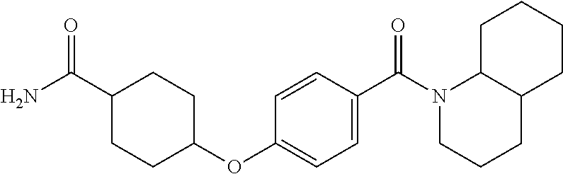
C1=C(C(=O)N2CCCC3C2CCCC3)C=CC(OC2CCC(C(N)=O)CC2)=C1
